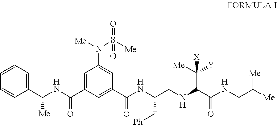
C1=CC=CC(C(NC(C2=CC(N(S(=O)([Me])=O)[Me])=CC(C(NC(CNC(C(NCC([Me])[Me])=O)C([Y])([Me])[X])C[Ph])=O)=C2)=O)[Me])=C1
